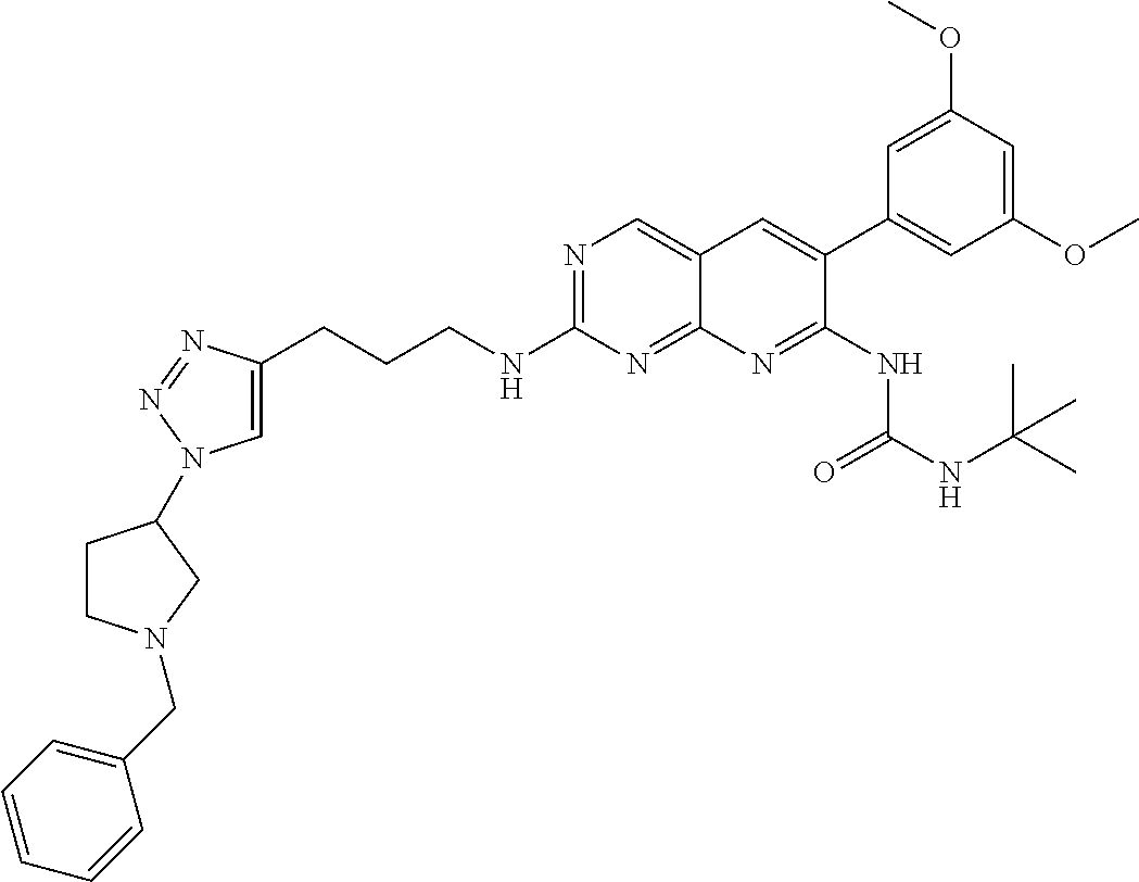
N1=C(NCCCC2=CN(C3CCN(CC4=CC=CC=C4)C3)N=N2)N=C2C(=C1)C=C(C1=CC(OC)=CC(OC)=C1)C(NC(NC(C)(C)C)=O)=N2
